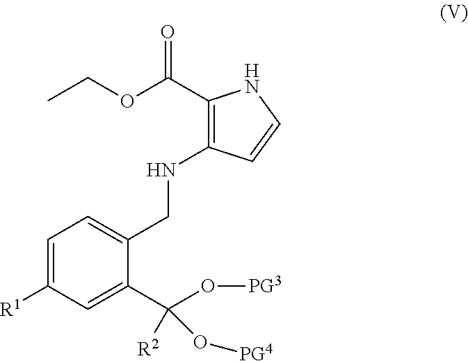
C1=C([R1])C=C(C(O[PG3])([R2])O[PG4])C(CNC2=C(C(OCC)=O)NC=C2)=C1
